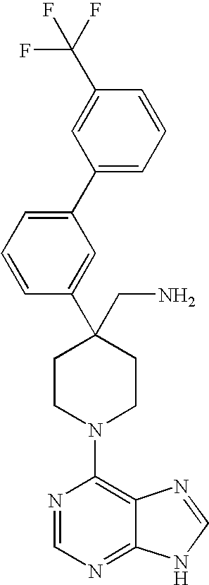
C1(C2=CC=CC(C3(CN)CCN(C4=C5C(=NC=N4)NC=N5)CC3)=C2)=CC=CC(C(F)(F)F)=C1
